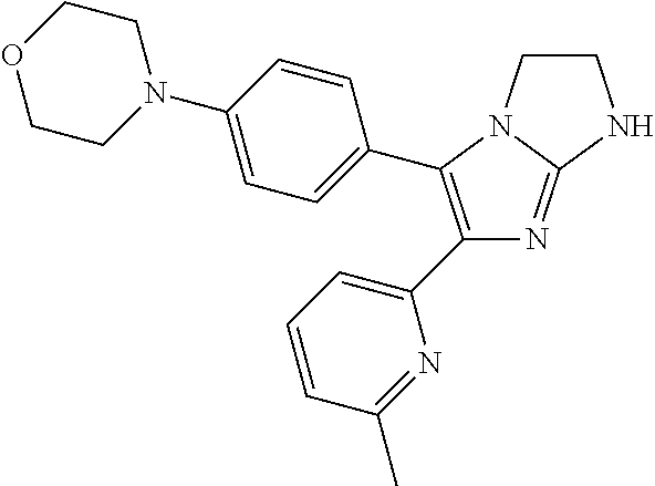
C1(C2=C(C3=CC=CC(C)=N3)N=C3N2CCN3)=CC=C(N2CCOCC2)C=C1
